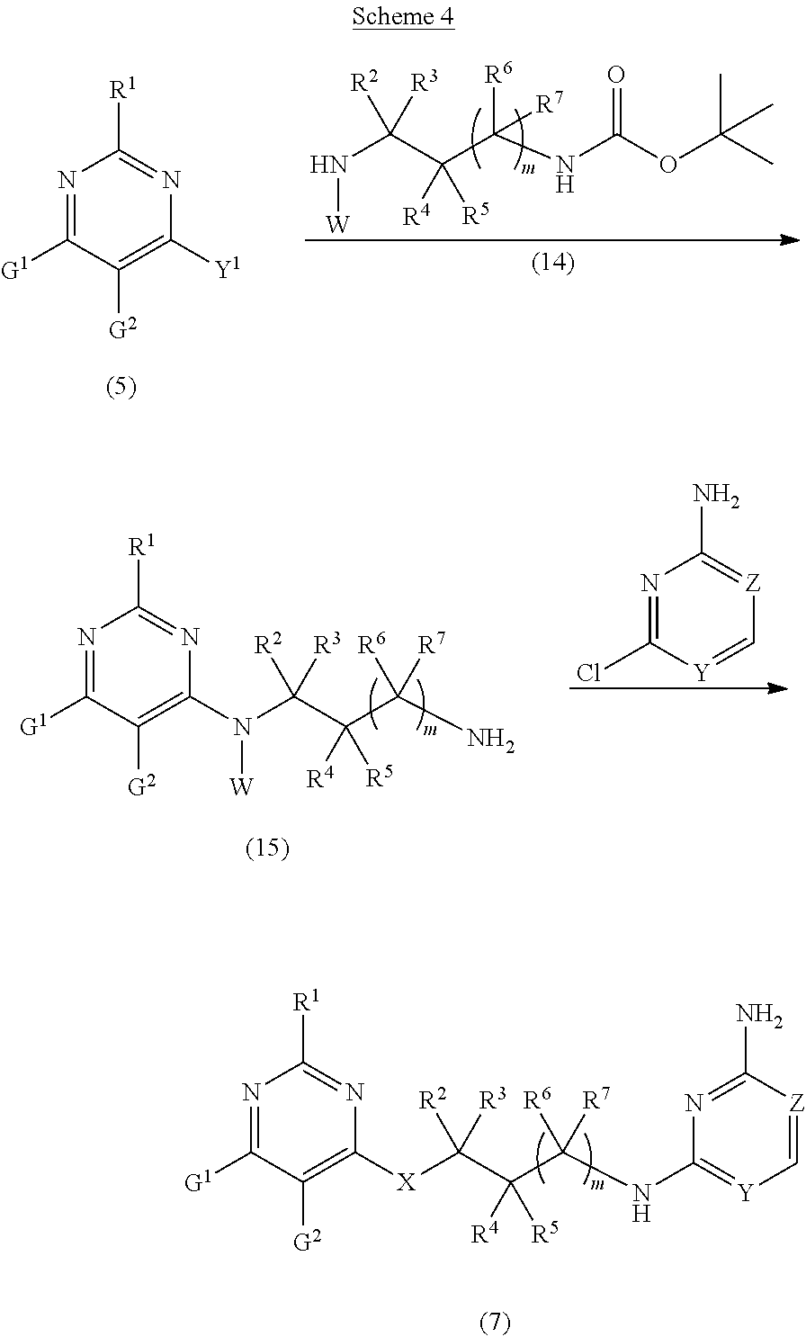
N1=C([G1])C([G2])=C([X]C(C(C([R6])([R7])NC2=[Y]C=[Z]C(N)=N2)([R5])[R4])([R3])[R2])N=C1[R1].N1=C([G1])C([G2])=C([Y1])N=C1[R1].[W]NC(C(C(NC(OC(C)(C)C)=O)([R6])[R7])([R5])[R4])([R3])[R2].N1=C([G1])C([G2])=C(N([W])C(C(C(N)([R6])[R7])([R5])[R4])([R3])[R2])N=C1[R1].N1=C(Cl)[Y]=C[Z]=C1N
